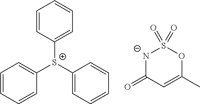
C1=CC=CC([S+](C2=CC=CC=C2)C2=CC=CC=C2)=C1.[N-]1C(=O)C=C(C)OS1(=O)=O
